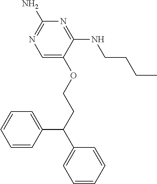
C1(N)=NC=C(OCCC(C2=CC=CC=C2)C2=CC=CC=C2)C(NCCCC)=N1
